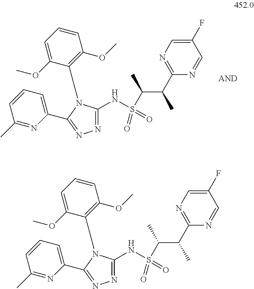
C1(F)=CN=C(C(C(S(NC2=NN=C(C3=CC=CC(C)=N3)N2C2=C(OC)C=CC=C2OC)(=O)=O)C)C)N=C1.C1(F)=CN=C(C(C(S(NC2=NN=C(C3=CC=CC(C)=N3)N2C2=C(OC)C=CC=C2OC)(=O)=O)C)C)N=C1
